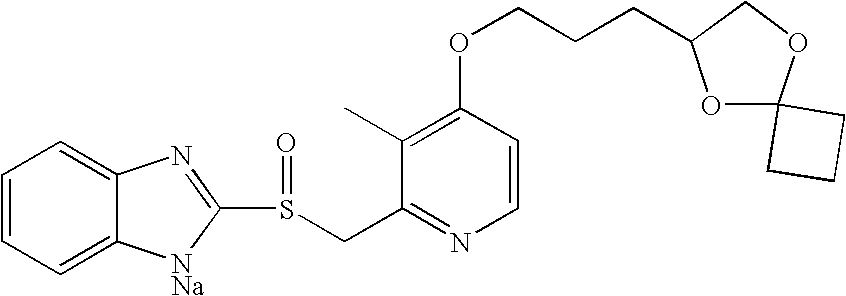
C1=CC=C2C(=C1)N=C(S(=O)CC1=NC=CC(OCCCC3OC4(OC3)CCC4)=C1C)[NNa]2
